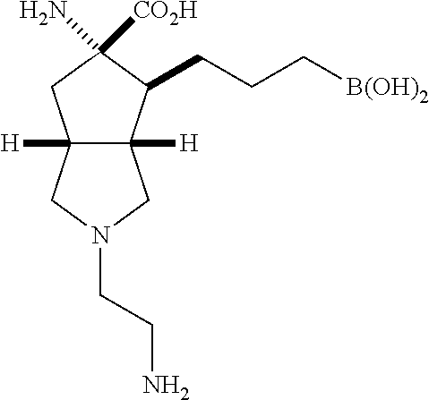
C12([H])C([H])(C(CCC[B(OH)2])C(N)([CO2H])C1)CN(CCN)C2
